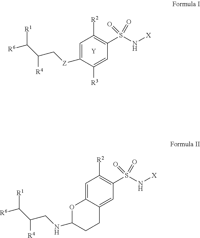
C1=C([Z]CC(C([R6])[R1])[R4])C([R3])=CC(S(N[X])(=O)=O)=C1[R2].[Y].C1=C2C(=CC(S(N[X])(=O)=O)=C1[R2])CCC(NCC(C([R6])[R1])[R4])O2
